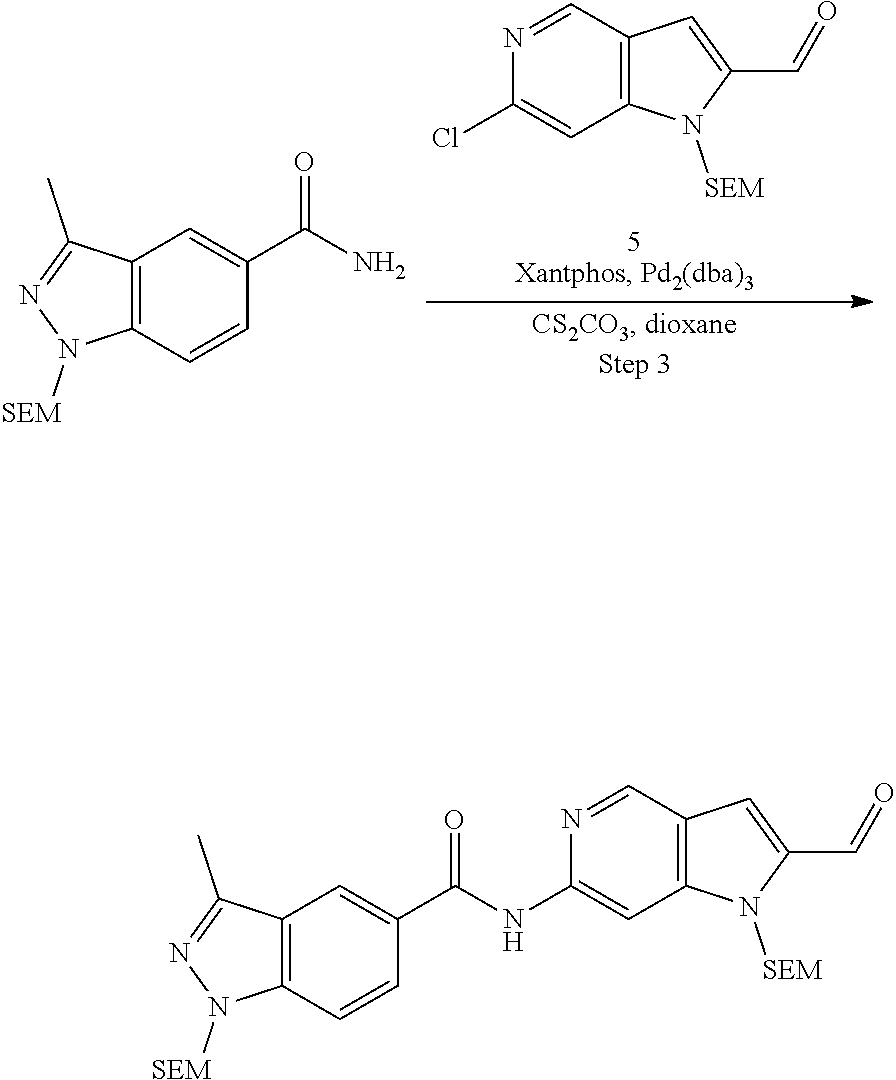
N1=CC2=C(C=C1Cl)N([SEM])C(C=O)=C2.C12=C(C=CC(C(N)=O)=C1)N([SEM])N=C2C.C12=C(C=CC(C(NC3=CC4=C(C=N3)C=C(C=O)N4[SEM])=O)=C1)N([SEM])N=C2C
